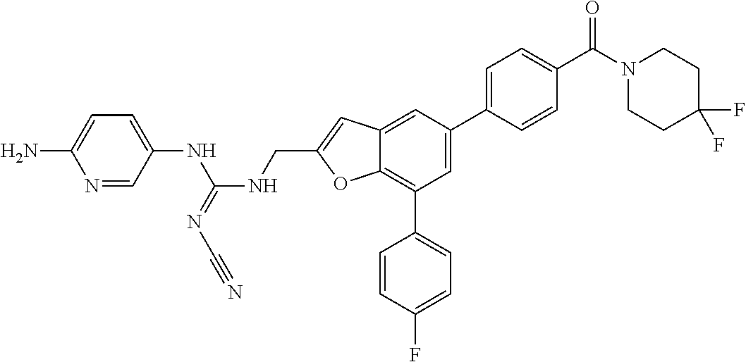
N1=CC(NC(NCC2=CC3=CC(C4=CC=C(C(=O)N5CCC(F)(F)CC5)C=C4)=CC(C4=CC=C(F)C=C4)=C3O2)=NC#N)=CC=C1N
